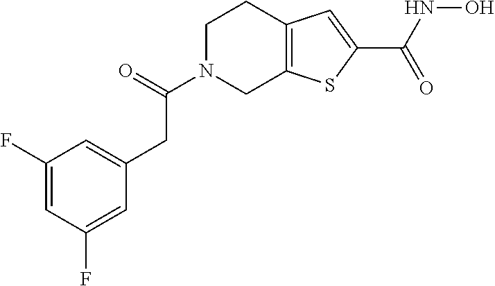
C1N(C(=O)CC2=CC(F)=CC(F)=C2)CC2=C(C1)C=C(C(NO)=O)S2
